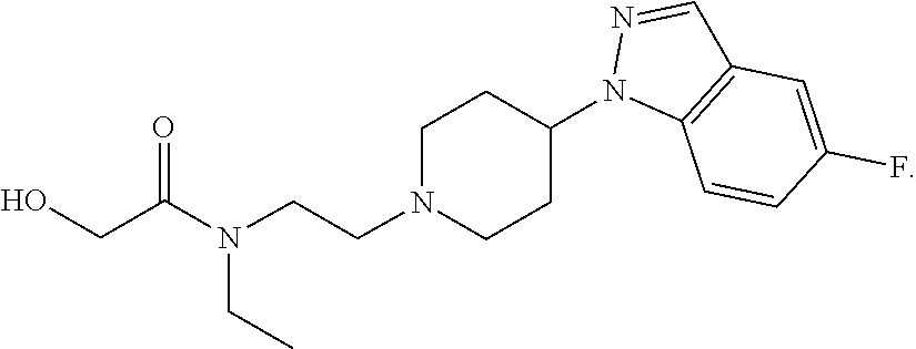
C1CN(CCN(C(=O)CO)CC)CCC1N1N=CC2=C1C=CC(F)=C2
